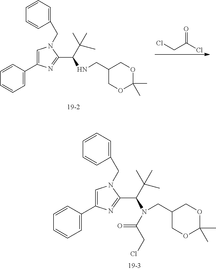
ClCC(Cl)=O.C1=CC(C2=CN(CC3=CC=CC=C3)C(C(NCC3COC(C)(C)OC3)C(C)(C)C)=N2)=CC=C1.C1=CC(C2=CN(CC3=CC=CC=C3)C(C(N(CC3COC(C)(C)OC3)C(CCl)=O)C(C)(C)C)=N2)=CC=C1
